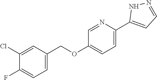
C1=NC(C2=CC=NN2)=CC=C1OCC1=CC=C(F)C(Cl)=C1
